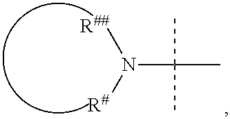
[R##]N([R#])C(C)(C)C
